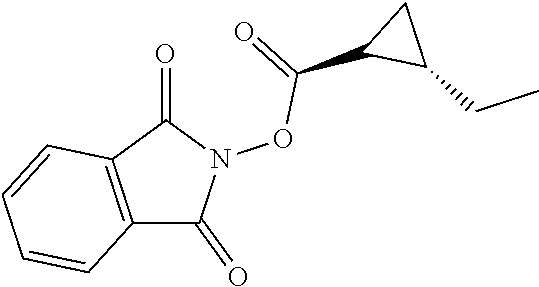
C12=C(C(=O)N(OC(=O)C3C(CC)C3)C1=O)C=CC=C2
